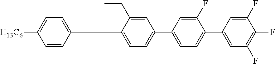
C1=C([H13C6])C=CC(C#CC2=CC=C(C3=CC=C(C4=CC(F)=C(F)C(F)=C4)C(F)=C3)C=C2CC)=C1
